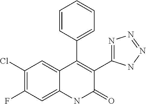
C1(Cl)=C(F)C=C2C(=C1)C(C1=CC=CC=C1)=C(C1=NN=NN1)C(=O)N2
